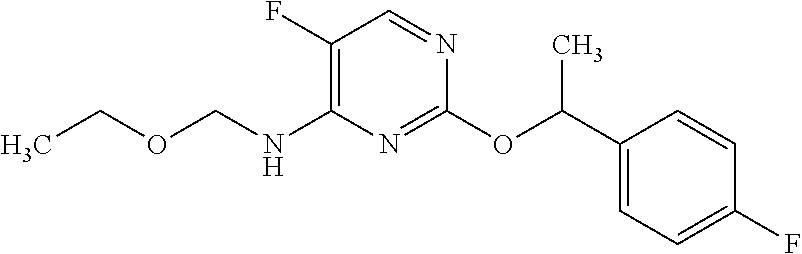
C1(F)=C(NCOCC)N=C(OC(C2=CC=C(F)C=C2)C)N=C1
